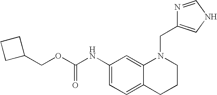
C1(NC(OCC2CCC2)=O)=CC=C2C(=C1)N(CC1=CNC=N1)CCC2
